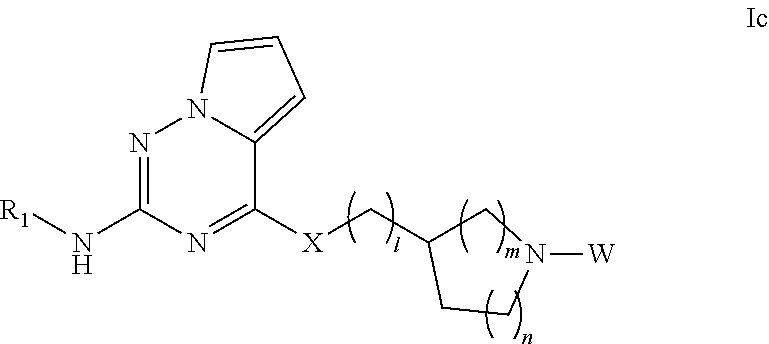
N1=C(N[R1])N=C([X]CC2CN([W])CC2)C2=CC=CN12
